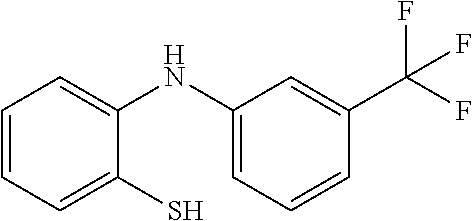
C1=CC=C(S)C(NC2=CC=CC(C(F)(F)F)=C2)=C1
